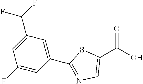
C1(C(O)=O)=CN=C(C2=CC(C(F)F)=CC(F)=C2)S1
